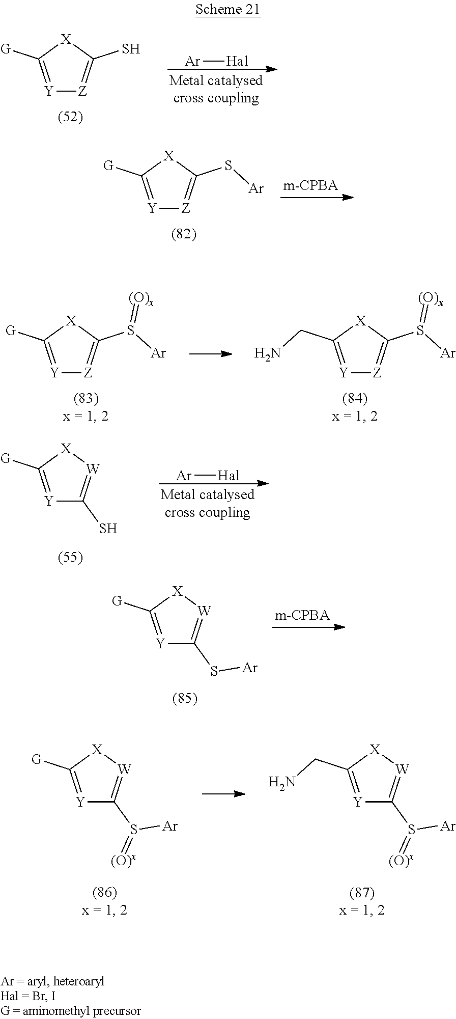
[Y]1=C([G])[X]C(S)=[Z]1.[Ar][Hal].[Y]1=C([G])[X]C(S[Ar])=[Z]1.[Ar][Hal].[Y]1=C([G])[X][W]=C1S.[Y]1=C([G])[X][W]=C1S[Ar].[Y]1=C([G])[X]C(S([Ar])=[(O)x])=[Z]1.[Y]1=C(CN)[X]C(S(=[(O)x])[Ar])=[Z]1.[Y]1=C(CN)[X][W]=C1S(=[(O)x])[Ar].[Y]1=C([G])[X][W]=C1S(=[(O)x])[Ar]
